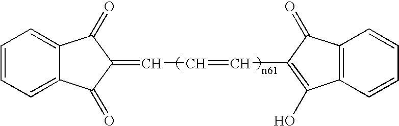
C1=CC=C2C(=C1)C(=O)C(=CC=CC1=C(O)C3=C(C1=O)C=CC=C3)C2=O
